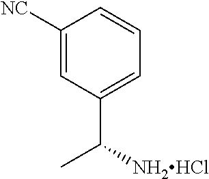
C1([NC])=CC(C([NH2HCl])C)=CC=C1
